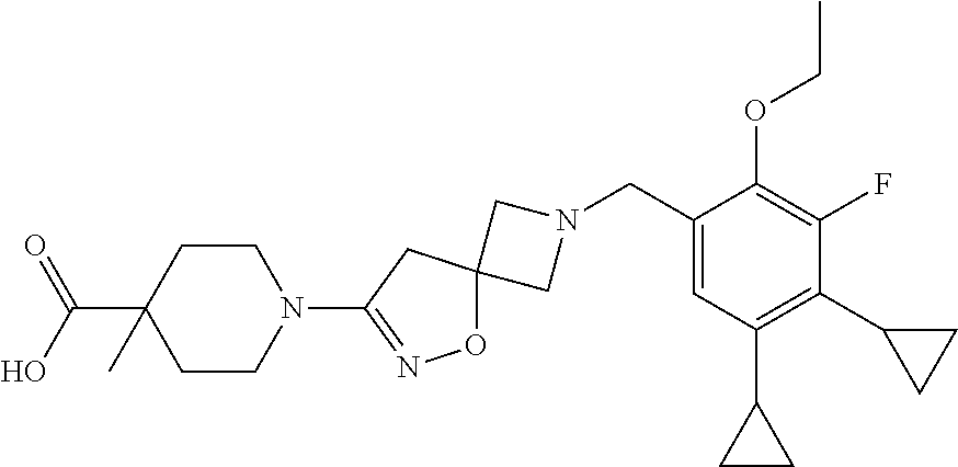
C1N(CC2=CC(C3CC3)=C(C3CC3)C(F)=C2OCC)CC12ON=C(N1CCC(C(=O)O)(C)CC1)C2
